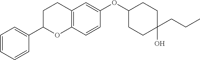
C1=CC=CC(C2OC3=C(CC2)C=C(OC2CCC(CCC)(O)CC2)C=C3)=C1
